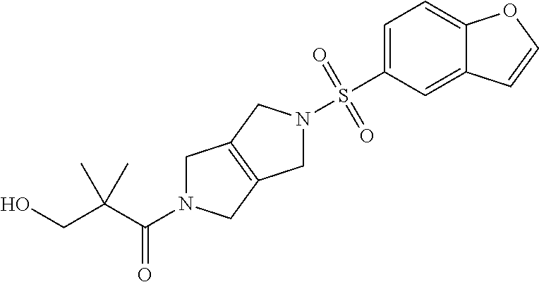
C1N(C(C(CO)(C)C)=O)CC2=C1CN(S(C1=CC=C3C(=C1)C=CO3)(=O)=O)C2
